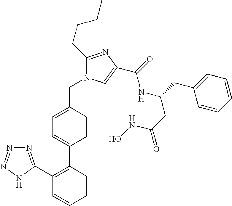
N1=C(C2=C(C3=CC=C(CN4C(CCCC)=NC(C(=O)NC(CC(NO)=O)CC5=CC=CC=C5)=C4)C=C3)C=CC=C2)NN=N1
